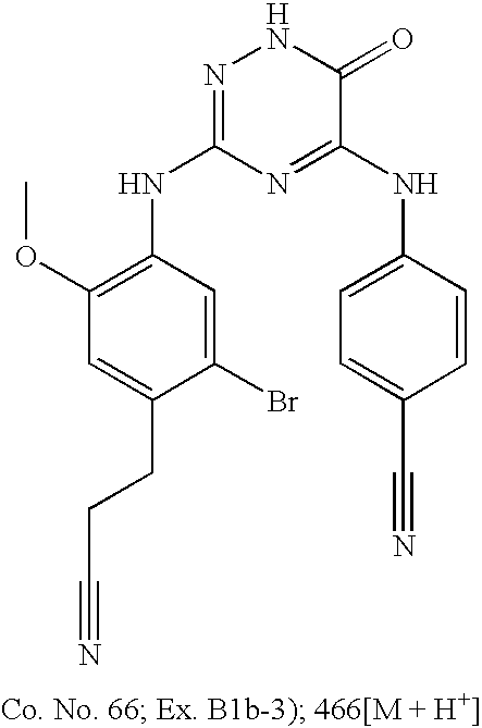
C1=C(CCC#N)C(Br)=CC(NC2=NNC(=O)C(NC3=CC=C(C#N)C=C3)=N2)=C1OC
